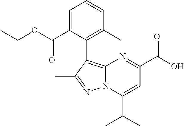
N12C(=C(C3=C(C)C=CC=C3C(OCC)=O)C(C)=N1)N=C(C(O)=O)C=C2C(C)C
